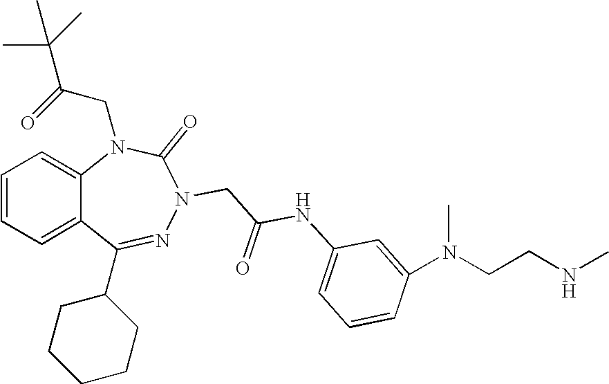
C1=CC=C2C(=C1)N(CC(=O)C(C)(C)C)C(=O)N(CC(NC1=CC=CC(N(CCNC)C)=C1)=O)N=C2C1CCCCC1
